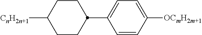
C1CC([CnH2n+1])CCC1C1=CC=C([OCmH2m+1])C=C1
